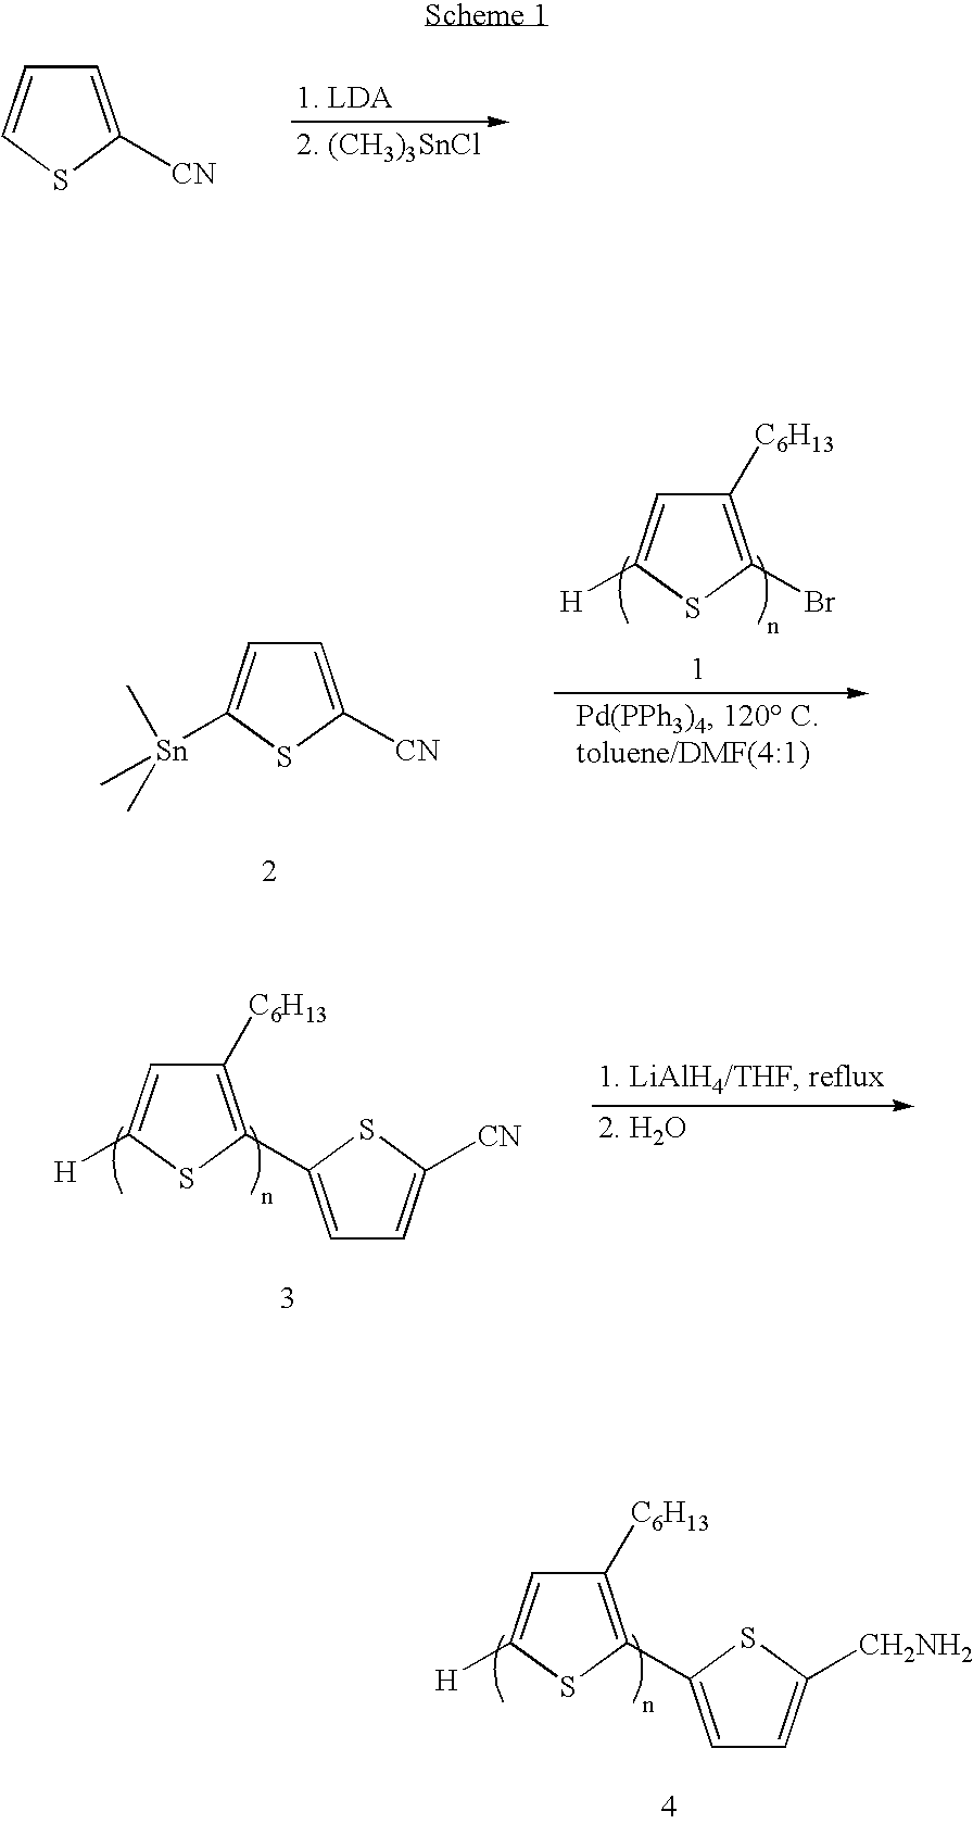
C1([C6H13])=C(C2=CC=C([CH2NH2])S2)SC([H])=C1.C1=C([CN])SC=C1.C1=C([CN])SC([Sn](C)(C)C)=C1.C1([C6H13])=C(Br)SC([H])=C1.C1([C6H13])=C(C2=CC=C([CN])S2)SC([H])=C1
